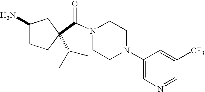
C(N1CCN(C2=CN=CC([CF3])=C2)CC1)(=O)C1(C(C)C)CCC(N)C1
